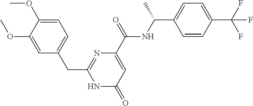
C1(CC2=CC=C(OC)C(OC)=C2)=NC(C(NC(C2=CC=C(C(F)(F)F)C=C2)C)=O)=CC(=O)N1
